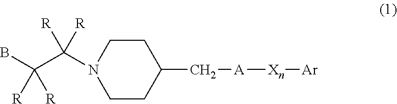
C1CN(C(C(B)([R])[R])([R])[R])CCC1C[A][Xn][Ar]
